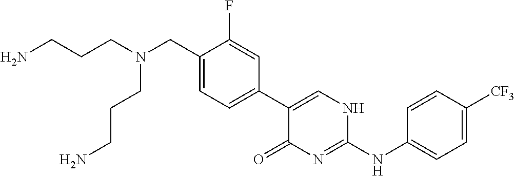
NCCCN(CC1=CC=C(C2=CNC(NC3=CC=C([CF3])C=C3)=NC2=O)C=C1F)CCCN
